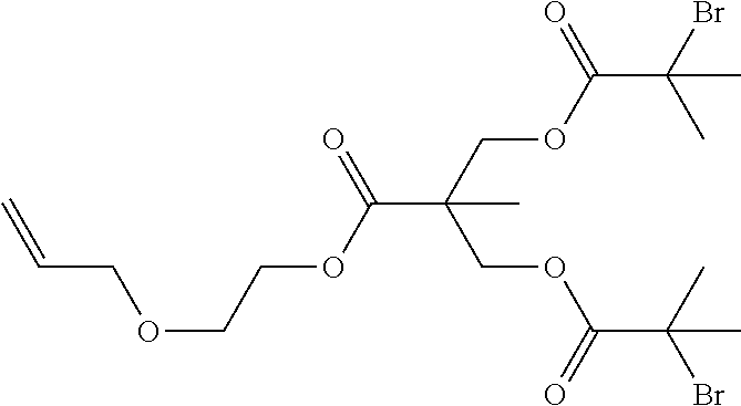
C=CCOCCOC(=O)C(COC(C(Br)(C)C)=O)(COC(C(C)(Br)C)=O)C
